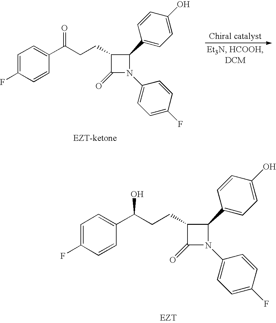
C1=C(F)C=CC(C(CCC2C(=O)N(C3=CC=C(F)C=C3)C2C2=CC=C(O)C=C2)=O)=C1.C1=C(F)C=CC(C(CCC2C(=O)N(C3=CC=C(F)C=C3)C2C2=CC=C(O)C=C2)O)=C1
